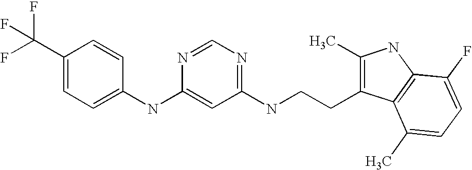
C1(NC2=CC(NCCC3=C(C)NC4=C3C(C)=CC=C4F)=NC=N2)=CC=C(C(F)(F)F)C=C1
